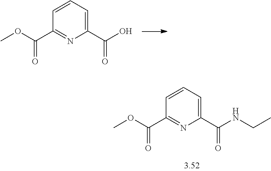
C1=CC=C(C(O)=O)N=C1C(OC)=O.C1=CC=C(C(NCC)=O)N=C1C(OC)=O
